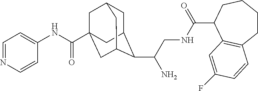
C1C2C(C(CNC(C3C4=C(CCCC3)C=CC(F)=C4)=O)N)C3CC(C(NC4=CC=NC=C4)=O)(CC1C3)C2
